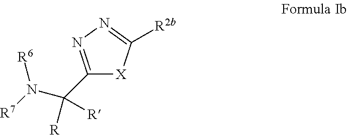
C1(C(N([R7])[R6])([R])[R])=NN=C([R2b])[X]1
